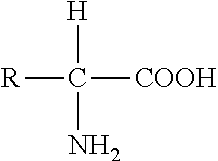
[R]C([COOH])([H])N
